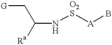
[G]CC(N[O2S][A]B)[Ra]
